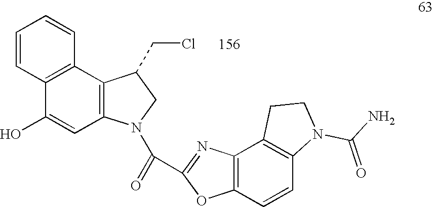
C1=CC2=C(C=C1)C1=C(C=C2O)N(C(=O)C2=NC3=C(O2)C=CC2=C3CCN2C(N)=O)CC1CCl
